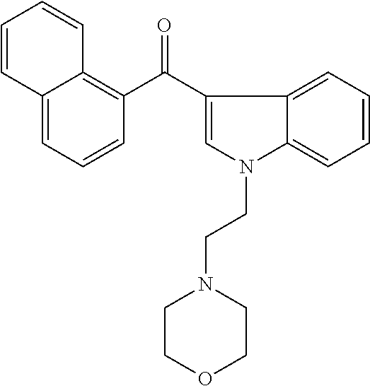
C12=CC=CC(C(C3=CN(CCN4CCOCC4)C4=CC=CC=C34)=O)=C1C=CC=C2
